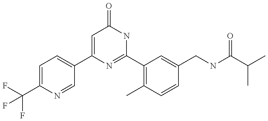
C1(C2=CC=C(C(F)(F)F)N=C2)=CC(=O)NC(C2=C(C)C=CC(CNC(C(C)C)=O)=C2)=N1
